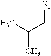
CC(C)C[X2]
